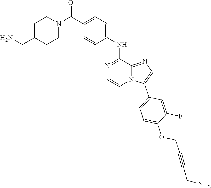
N1(C(=O)C2=C(C)C=C(NC3=NC=CN4C3=NC=C4C3=CC=C(OCC#CCN)C(F)=C3)C=C2)CCC(CN)CC1
